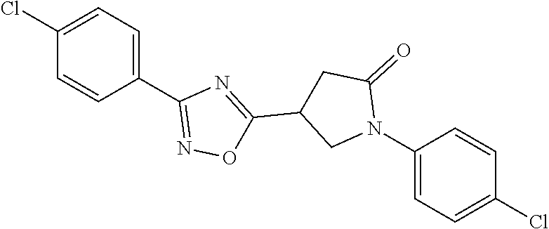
C1(Cl)=CC=C(C2=NOC(C3CN(C4=CC=C(Cl)C=C4)C(=O)C3)=N2)C=C1
